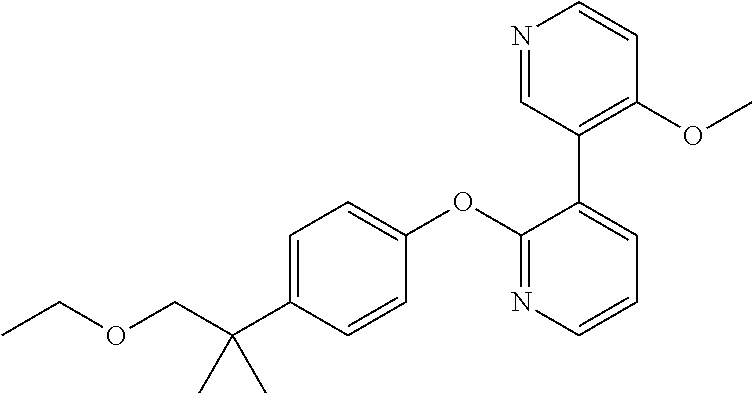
C1(OC2=CC=C(C(COCC)(C)C)C=C2)=NC=CC=C1C1=C(OC)C=CN=C1
